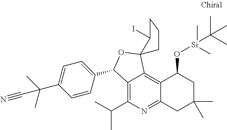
C1=CC(C2C3=C(C(C)C)N=C4C(=C3C3(O2)C(I)CCC3)C(O[Si](C(C)(C)C)(C)C)CC(C)(C)C4)=CC=C1C(C)(C)C#N
